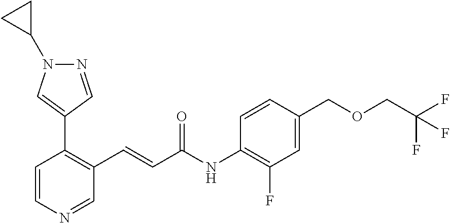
C1=CN=CC(C=CC(NC2=C(F)C=C(COCC(F)(F)F)C=C2)=O)=C1C1=CN(C2CC2)N=C1
